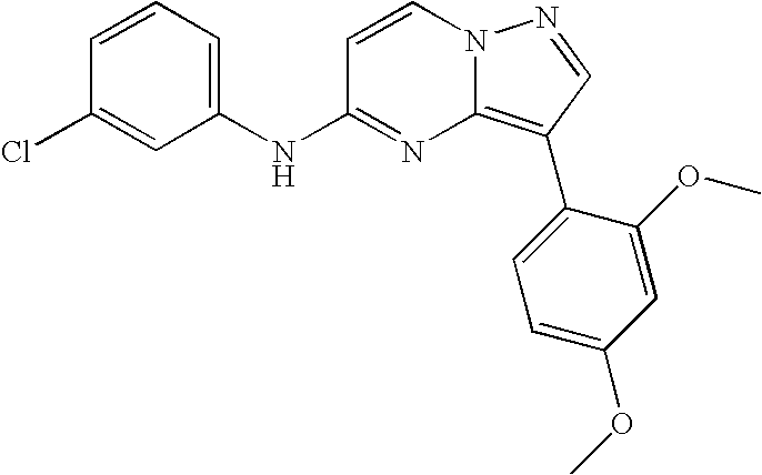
C1=CC=C(NC2=NC3=C(C4=CC=C(OC)C=C4OC)C=NN3C=C2)C=C1Cl
